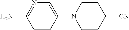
C1=CC(N2CCC([CN])CC2)=CN=C1N
